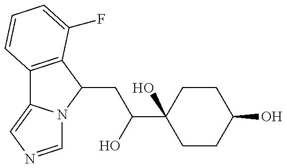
C12=C(C(CC(O)C3(O)CCC(O)CC3)N3C1=CN=C3)C(F)=CC=C2
